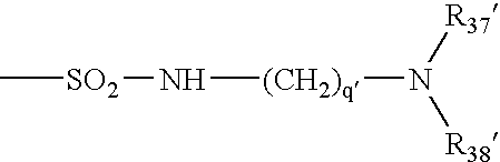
[SO2](N[(CH2)q]N([R37])[R38])C
